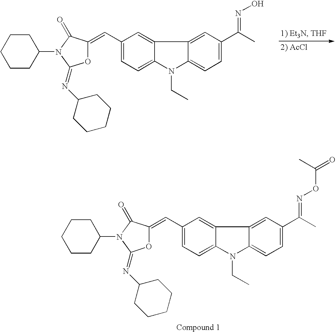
O1C(=CC2=CC=C3C(=C2)C2=CC(C(C)=NO)=CC=C2N3CC)C(=O)N(C2CCCCC2)C1=NC1CCCCC1.O1C(=CC2=CC=C3C(=C2)C2=CC(C(C)=NOC(=O)C)=CC=C2N3CC)C(=O)N(C2CCCCC2)C1=NC1CCCCC1
